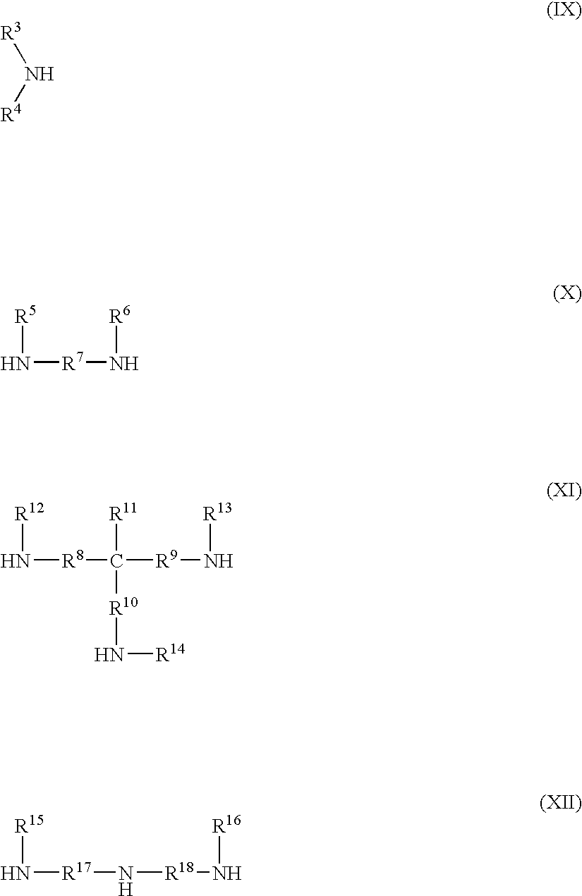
[R3]N[R4].[R5]N[R7]N[R6].[R12]N[R8]C([R9]N[R13])([R11])[R10]N[R14].[R15]N[R17]N[R18]N[R16]
